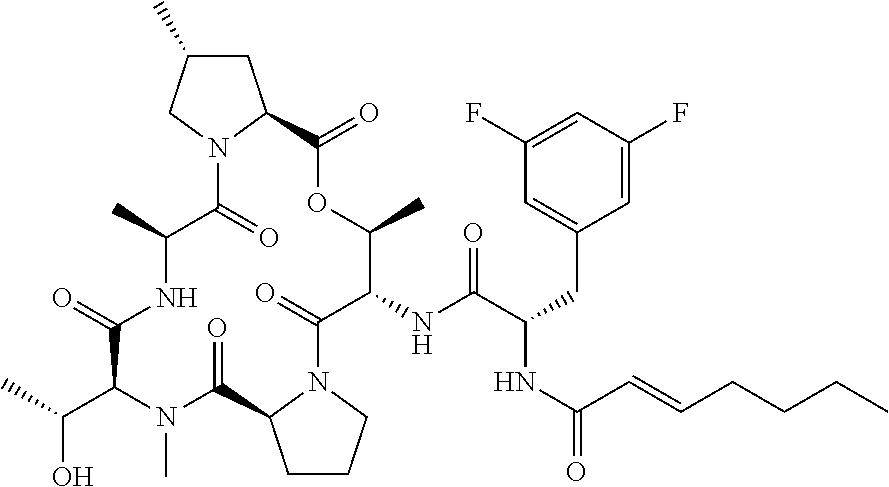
C(O)(C1N(C)C(=O)C2CCCN2C(=O)C(NC(C(CC2=CC(F)=CC(F)=C2)NC(C=CCCCC)=O)=O)C(C)OC(=O)C2N(C(=O)C(C)NC1=O)CC(C)C2)C
